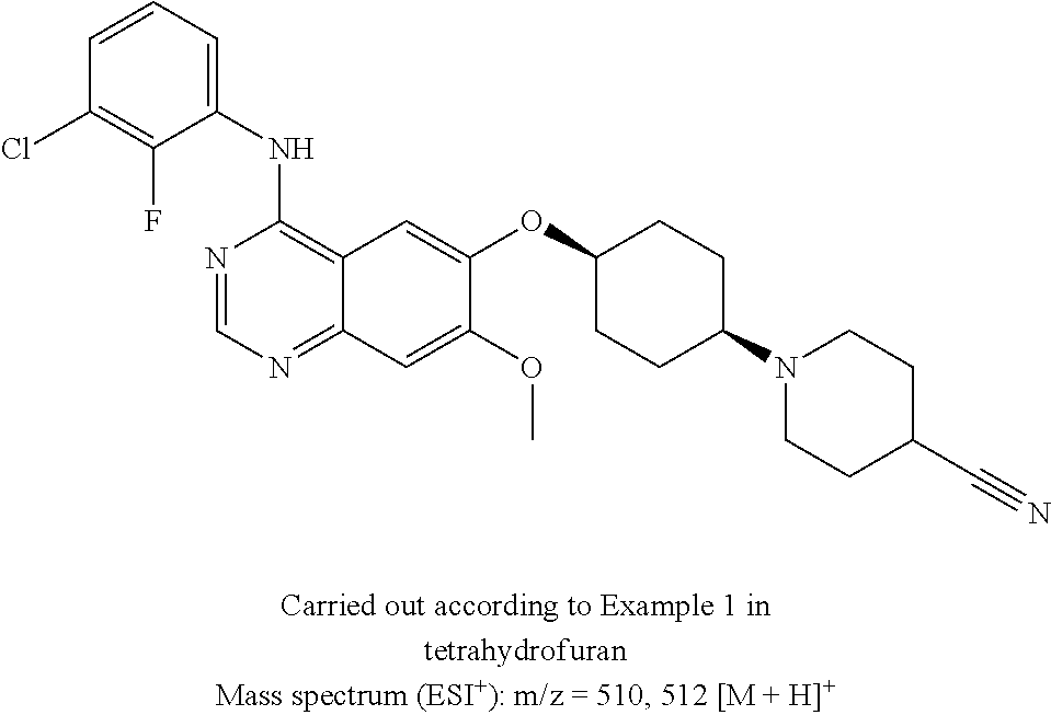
C1(NC2=C3C(=NC=N2)C=C(OC)C(OC2CCC(N4CCC(C#N)CC4)CC2)=C3)=CC=CC(Cl)=C1F
